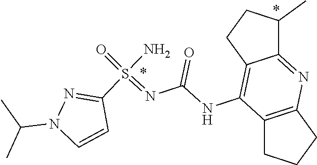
C12=NC3=C(C(NC(N=S(=O)(C4=NN(C(C)C)C=C4)N)=O)=C1CCC2C)CCC3
